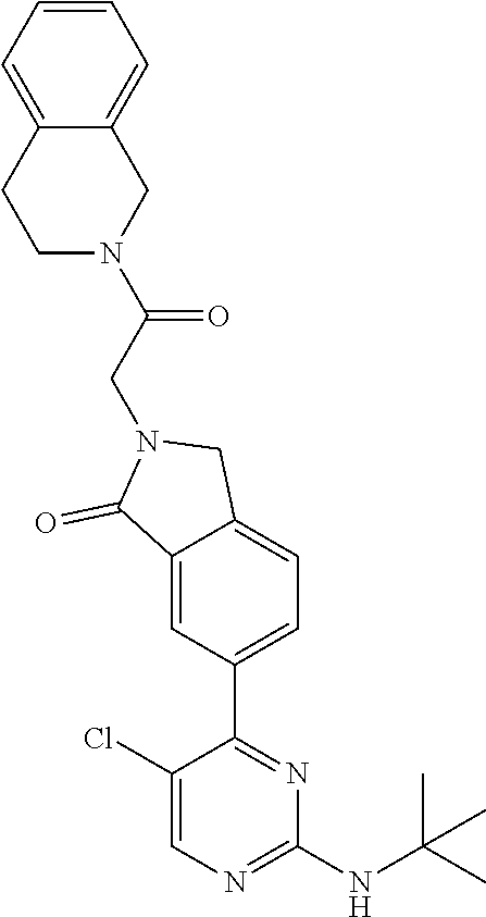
C1(Cl)=CN=C(NC(C)(C)C)N=C1C1=CC=C2C(=C1)C(=O)N(CC(N1CC3=CC=CC=C3CC1)=O)C2
